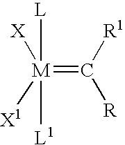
[M](=C([R])[R1])([X])([X1])([L])[L1]
